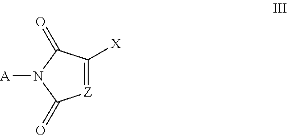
[Z]1=C([X])C(=O)N([A])C1=O
